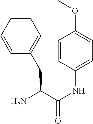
NC(C(NC1=CC=C(OC)C=C1)=O)CC1=CC=CC=C1
